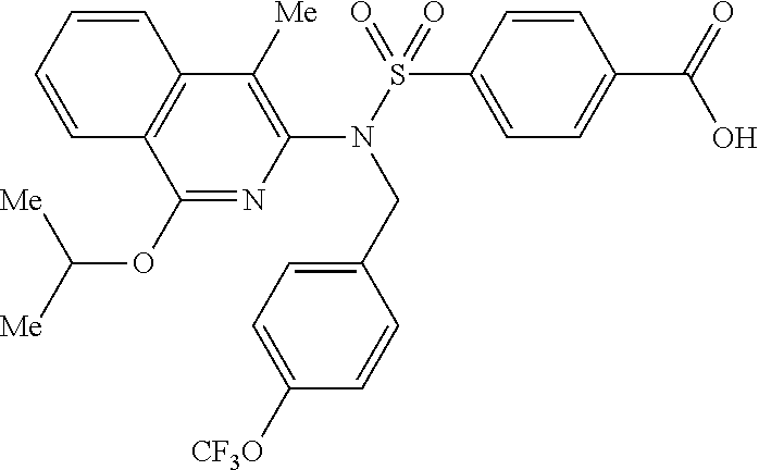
C1(OC([Me])[Me])=NC(N(S(=O)(C2=CC=C(C(=O)O)C=C2)=O)CC2=CC=C([CF3O])C=C2)=C([Me])C2=C1C=CC=C2
